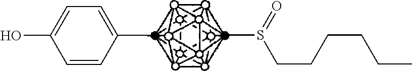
C1=CC(C)=CC=C1O.CS(CCCCCC)=O
